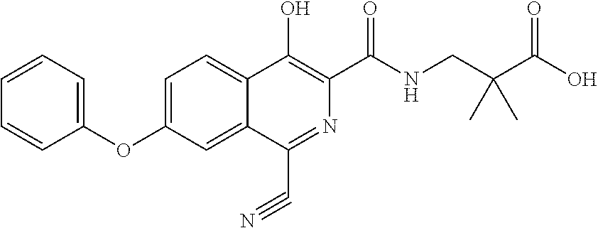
C1=C(OC2=CC=CC=C2)C=C2C(=C1)C(O)=C(C(NCC(C(O)=O)(C)C)=O)N=C2C#N
